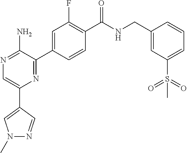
N1=C(N)C(C2=CC(F)=C(C(NCC3=CC(S(=O)(=O)C)=CC=C3)=O)C=C2)=NC(C2=CN(C)N=C2)=C1
